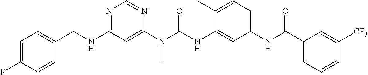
C(NC1=NC=NC(N(C(NC2=CC(NC(C3=CC=CC([CF3])=C3)=O)=CC=C2C)=O)C)=C1)C1=CC=C(F)C=C1
